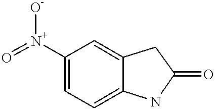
O=[N+](C1=CC=C2C(=C1)CC(=O)N2)[O-]
